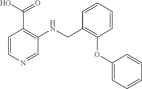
C1=CN=CC(NCC2=C(OC3=CC=CC=C3)C=CC=C2)=C1C(O)=O
